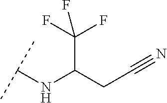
C(C(CC#N)NC(C)C)(F)(F)F
